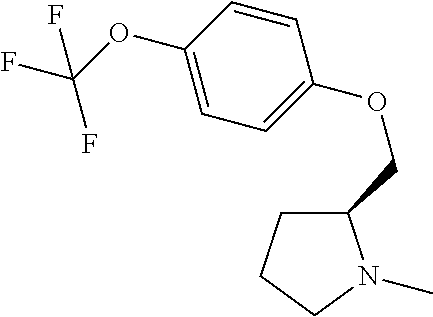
C1CCN(C)C1COC1=CC=C(OC(F)(F)F)C=C1
